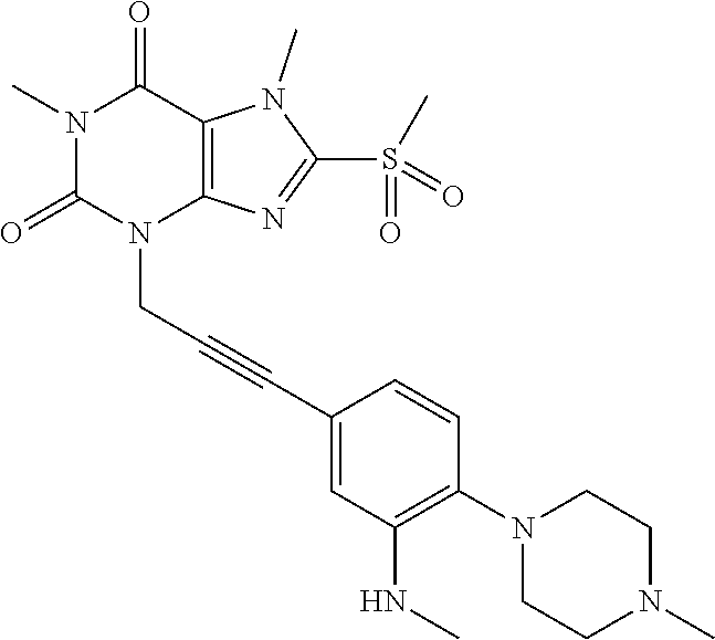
N1(C)C(=O)N(CC#CC2=CC(NC)=C(N3CCN(C)CC3)C=C2)C2=C(C1=O)N(C)C(S(C)(=O)=O)=N2
